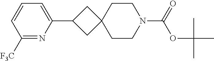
C1(C2CC3(C2)CCN(C(=O)OC(C)(C)C)CC3)=CC=CC([F3C])=N1
